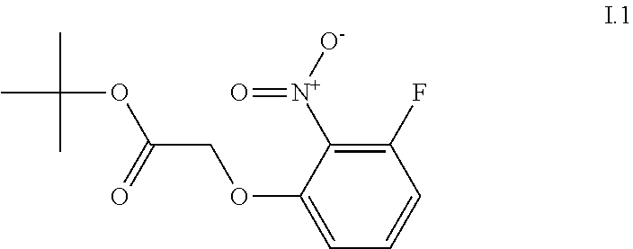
CC(C)(OC(COC1=CC=CC(F)=C1[N+](=O)[O-])=O)C
